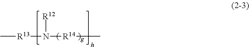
[R13](N([R14]C)[R12])C
